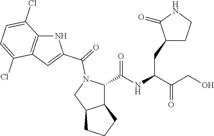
C(NC(C(CO)=O)CC1CCNC1=O)(=O)C1C2C(CN1C(=O)C1=CC3=C(N1)C(Cl)=CC=C3Cl)CCC2
